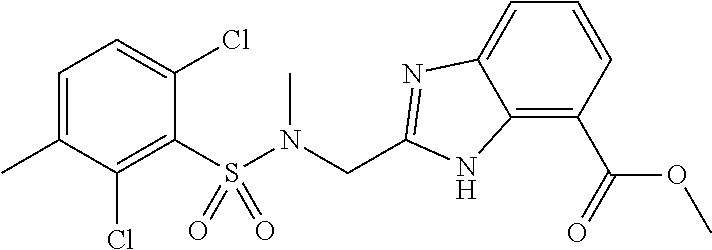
C1(S(N(CC2=NC3=CC=CC(C(=O)OC)=C3N2)C)(=O)=O)=C(Cl)C(C)=CC=C1Cl
